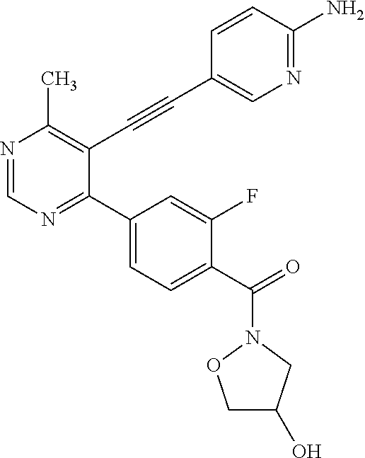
N1=CN=C(C2=CC=C(C(N3OCC(O)C3)=O)C(F)=C2)C(C#CC2=CN=C(N)C=C2)=C1C
